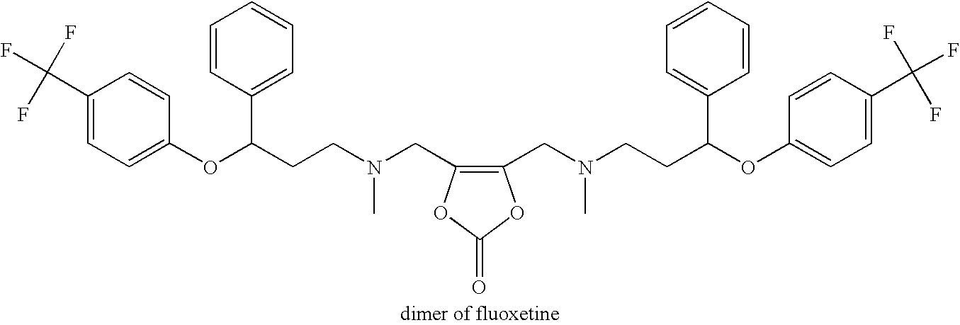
C1(C(F)(F)F)=CC=C(OC(CCN(CC2=C(CN(CCC(OC3=CC=C(C(F)(F)F)C=C3)C3=CC=CC=C3)C)OC(=O)O2)C)C2=CC=CC=C2)C=C1
